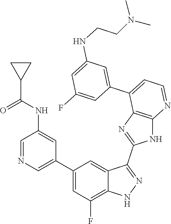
C1=NC=C(C2=CC(F)=C3C(=C2)C(C2=NC4=C(N2)N=CC=C4C2=CC(NCCN(C)C)=CC(F)=C2)=NN3)C=C1NC(C1CC1)=O
